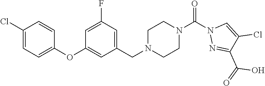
C1(Cl)=CC=C(OC2=CC(CN3CCN(C(N4N=C(C(O)=O)C(Cl)=C4)=O)CC3)=CC(F)=C2)C=C1
